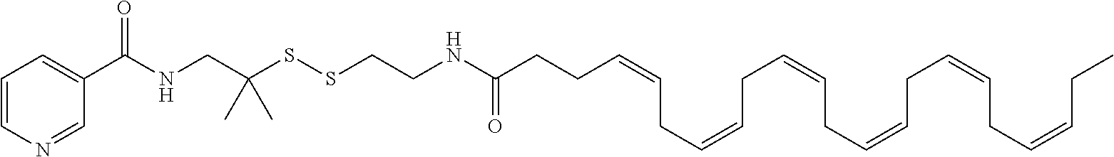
C(C=CCC=CCC=CCC=CCC=CCC=CCC)CC(NCCSSC(CNC(C1=CC=CN=C1)=O)(C)C)=O
